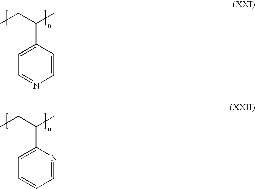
C1(C(CC)C)=CC=NC=C1.C1(C(CC)C)=CC=CC=N1
